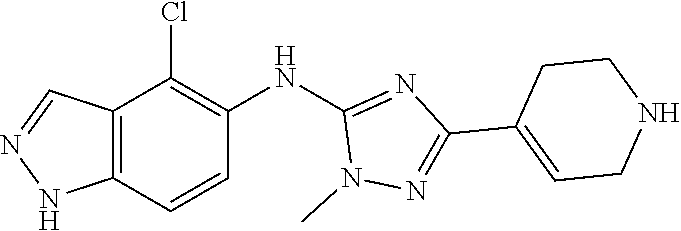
N1(C)N=C(C2=CCNCC2)N=C1NC1=C(Cl)C2=C(NN=C2)C=C1
